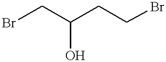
C(CCBr)(O)CBr
